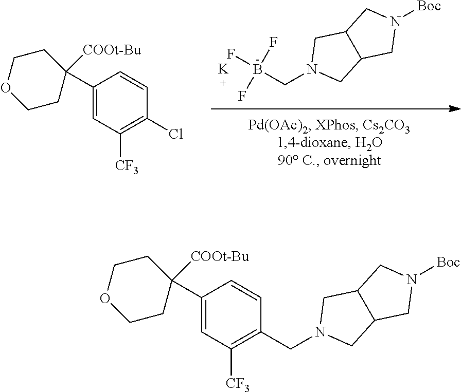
[K].N1(CB(F)(F)F)CC2C(C1)CN([Boc])C2.C1(C2([COOt-Bu])CCOCC2)=CC([CF3])=C(Cl)C=C1.N1([Boc])CC2C(C1)CN(CC1=C([CF3])C=C(C3([COOt-Bu])CCOCC3)C=C1)C2
